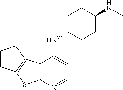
C12=C(N=CC=C1NC1CCC(NC)CC1)SC1=C2CCC1
